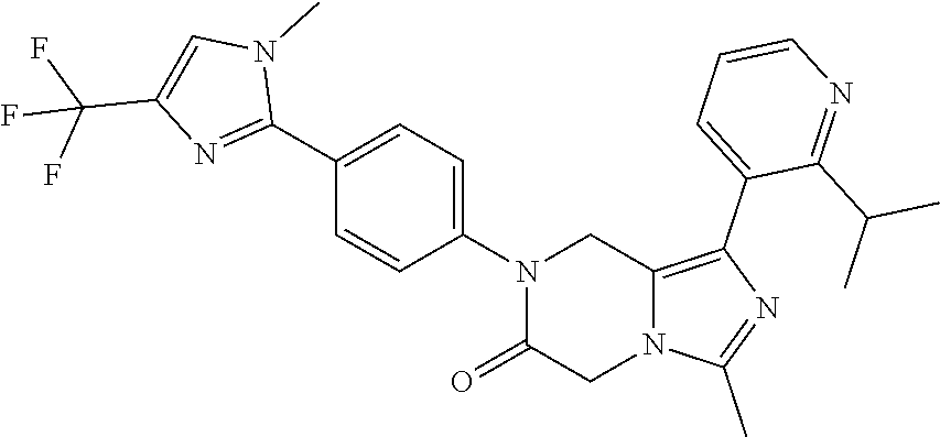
C1(C2=NC(C(F)(F)F)=CN2C)=CC=C(N2C(=O)CN3C(=C(C4=CC=CN=C4C(C)C)N=C3C)C2)C=C1
